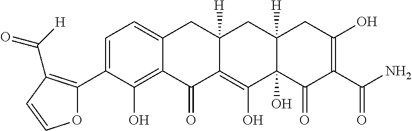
C1=C(C2=C(C([H])=O)C=CO2)C(O)=C2C(=C1)CC1([H])C(=C(O)C3(O)C([H])(C1)CC(O)=C(C(N)=O)C3=O)C2=O
